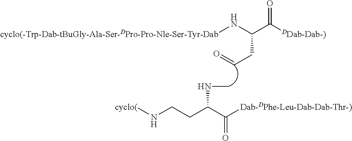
[cyclo(]NCCC(C([Dab-DPhe-Leu-Dab-Dab-Thr-)])=O)NC.C(C([DDab-Dab-)])=O)(CC=O)N[cyclo(-Trp-Dab-tBuGly-Ala-Ser-DPro-Pro-Nle-Ser-Tyr-Dab]
